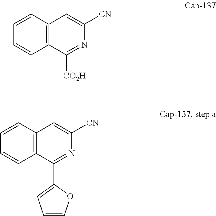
C1=CC=CC2=C1C=C([CN])N=C2[CO2H].C1=CC=CC2=C1C=C([CN])N=C2C1=CC=CO1
